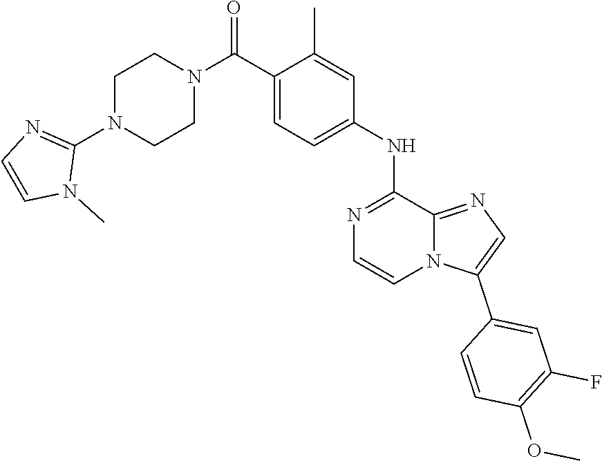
C1=C(C2=CN=C3C(NC4=CC=C(C(N5CCN(C6=NC=CN6C)CC5)=O)C(C)=C4)=NC=CN23)C=CC(OC)=C1F
